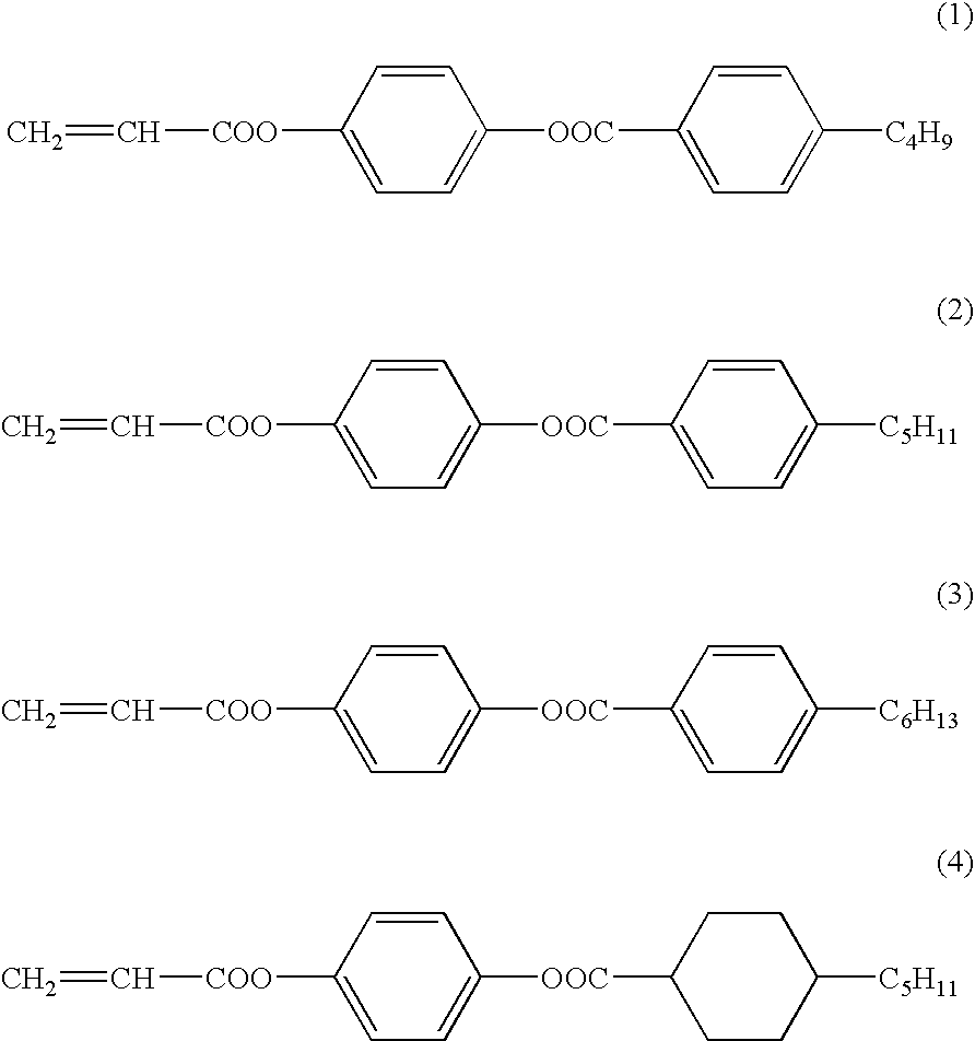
C=C[COO]C1=CC=C([OOC]C2=CC=C([C4H9])C=C2)C=C1.C=C[COO]C1=CC=C([OOC]C2=CC=C([C5H11])C=C2)C=C1.C=C[COO]C1=CC=C([OOC]C2=CC=C([C6H13])C=C2)C=C1.C=C[COO]C1=CC=C([OOC]C2CCC([C5H11])CC2)C=C1
